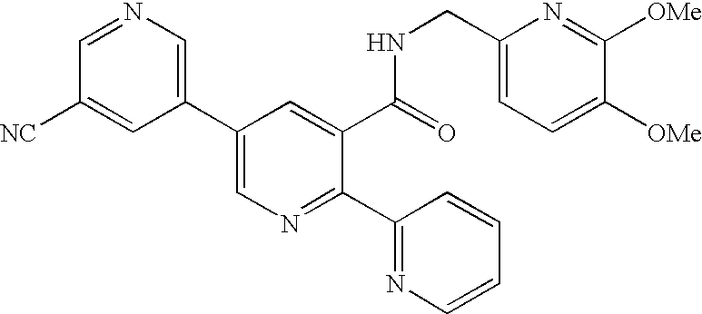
C1=NC=C(C2=CN=C(C3=NC=CC=C3)C(C(=O)NCC3=CC=C([OMe])C([OMe])=N3)=C2)C=C1[NC]
